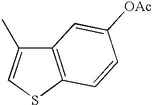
C12=C(SC=C1C)C=CC([OAc])=C2
